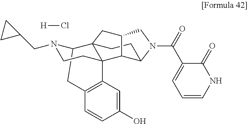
C12CC3=C(C=C(O)C=C3)C3(CCN1CC1CC1)C21CCC2C3C(C1)CN2C(=O)C1=CC=CNC1=O.[H]Cl
